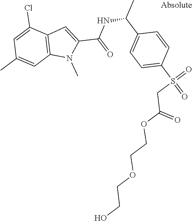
C12=C(C(Cl)=CC(C)=C1)C=C(C(NC(C)C1=CC=C(S(=O)(=O)CC(OCCOCCO)=O)C=C1)=O)N2C
